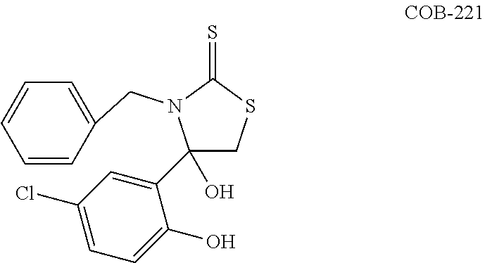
C1(C2=CC(Cl)=CC=C2O)(O)CSC(=S)N1CC1=CC=CC=C1
